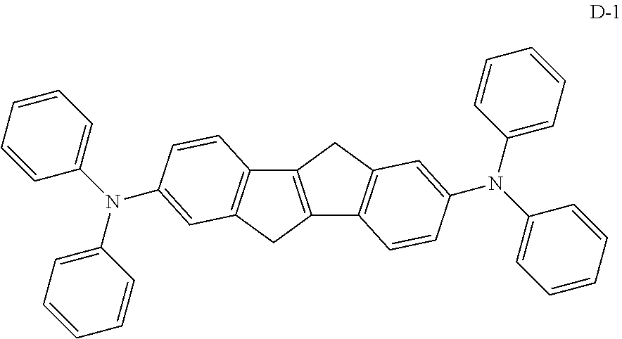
C12=C(CC3=C1C=CC(N(C1=CC=CC=C1)C1=CC=CC=C1)=C3)C1=C(C2)C=C(N(C2=CC=CC=C2)C2=CC=CC=C2)C=C1
